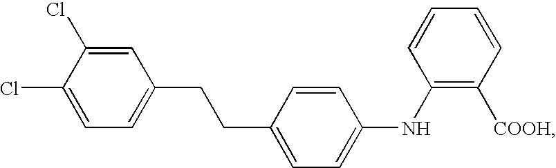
C1=C(Cl)C(Cl)=CC=C1CCC1=CC=C(NC2=C([COOH])C=CC=C2)C=C1
